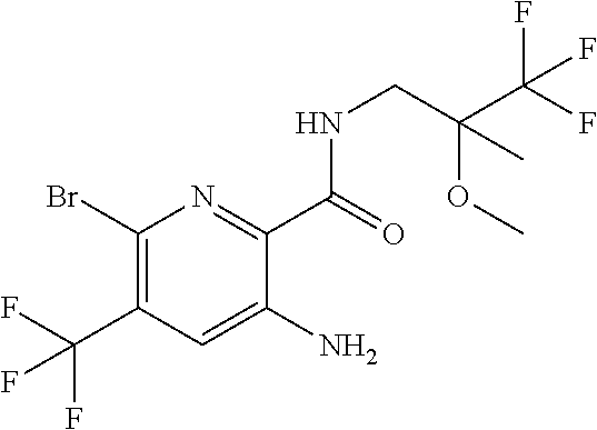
C1(Br)=C(C(F)(F)F)C=C(N)C(C(=O)NCC(C(F)(F)F)(OC)C)=N1
